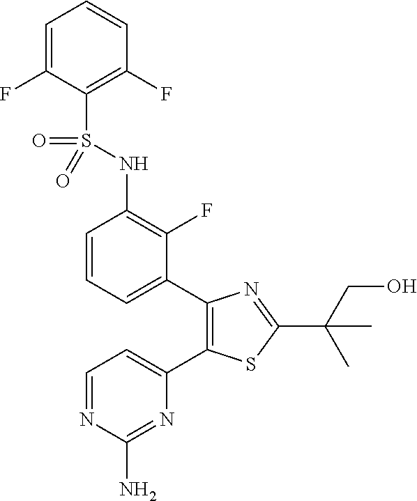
C1=C(F)C(S(NC2=C(F)C(C3=C(C4=CC=NC(N)=N4)SC(C(CO)(C)C)=N3)=CC=C2)(=O)=O)=C(F)C=C1
